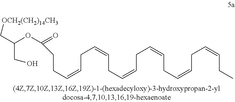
C(C=CCC=CCC=CCC=CCC=CCC=CCC)CC(=O)OC(CO)C[OCH2(CH2)14CH3]
